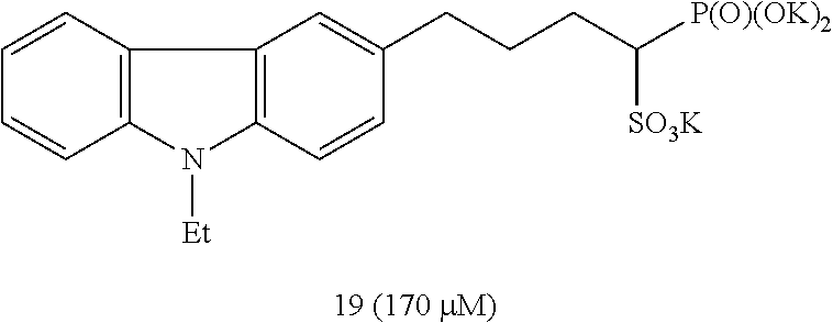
C12=C(C=CC(CCCC([P(O)(OK)2])[SO3K])=C1)N([Et])C1=C2C=CC=C1
